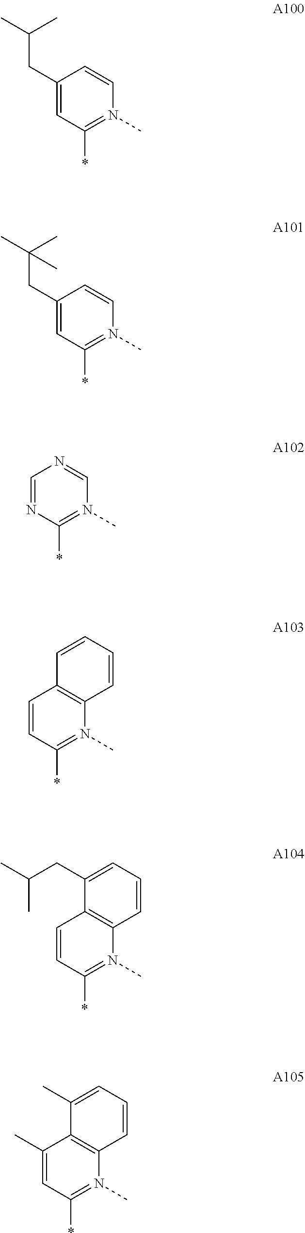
C1(CC(C)C)=CC(*)=N(C)C=C1.C1(CC(C)(C)C)=CC(*)=N(C)C=C1.C1=NC(*)=N(C)C=N1.C1=CC(*)=N(C)C2=C1C=CC=C2.C1=CC(*)=N(C)C2=C1C(CC(C)C)=CC=C2.C1(C)=CC(*)=N(C)C2=C1C(C)=CC=C2
